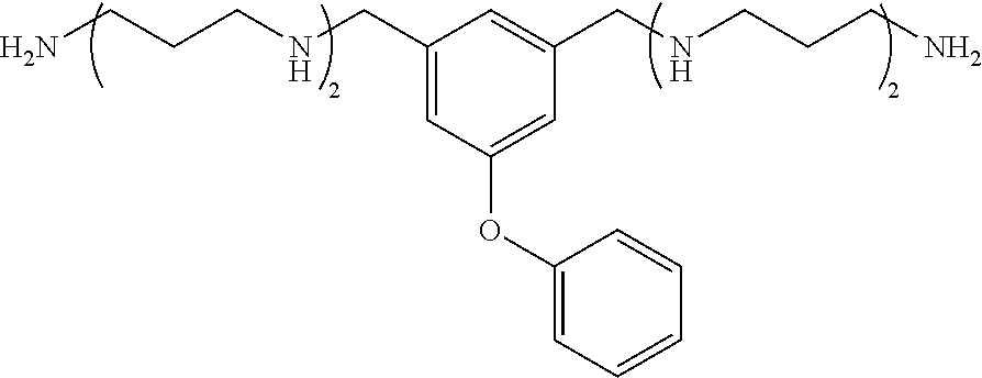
NCCCNCC1=CC(OC2=CC=CC=C2)=CC(CNCCCN)=C1
